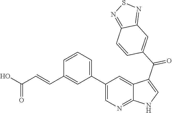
C1(C2=CC=CC(C=CC(O)=O)=C2)=CN=C2C(=C1)C(C(C1=CC3=NSN=C3C=C1)=O)=CN2
